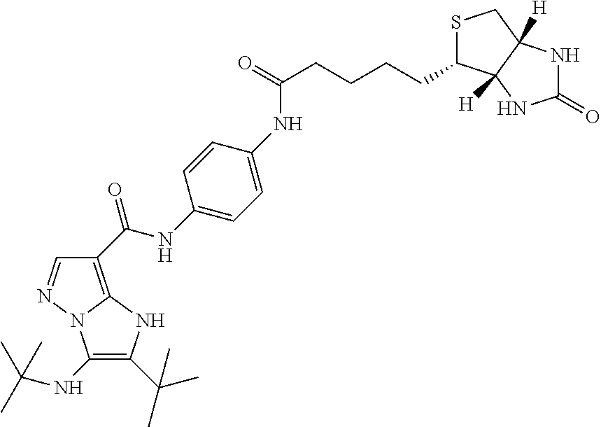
C1=NN2C(=C1C(NC1=CC=C(NC(CCCCC3SCC4([H])C3([H])NC(=O)N4)=O)C=C1)=O)NC(C(C)(C)C)=C2NC(C)(C)C
